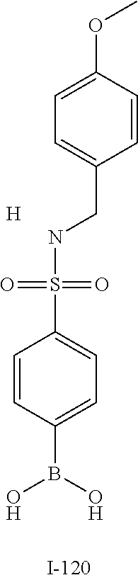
[H].N(S(=O)(=O)C1=CC=C(B(O)O)C=C1)CC1=CC=C(OC)C=C1
